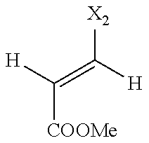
[H]C([COOMe])=C([X2])[H]
